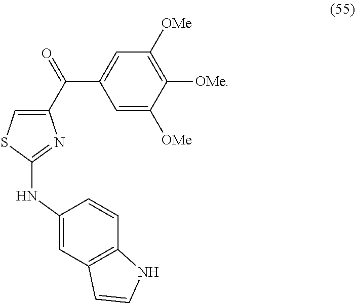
C1([OMe])=C([OMe])C([OMe])=CC(C(C2=CSC(NC3=CC4=C(C=C3)NC=C4)=N2)=O)=C1
